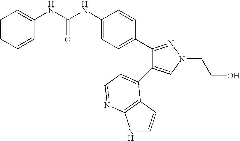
C(NC1=CC=C(C2=NN(CCO)C=C2C2=CC=NC3=C2C=CN3)C=C1)(=O)NC1=CC=CC=C1
